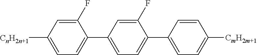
[CnH2n+1]C1=CC=C(C2=CC=C(C3=CC=C([CmH2m+1])C=C3)C(F)=C2)C(F)=C1
